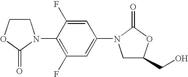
C1COC(=O)N1C1=C(F)C=C(N2CC(CO)OC2=O)C=C1F
